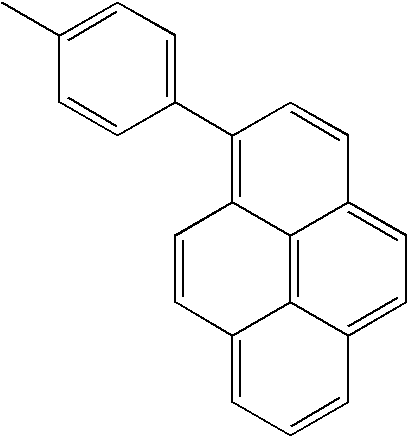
C1=C(C)C=CC(C2=C3C4=C5C(=CC=C4C=C2)C=CC=C5C=C3)=C1
